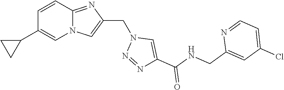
N12C(=NC(CN3N=NC(C(NCC4=CC(Cl)=CC=N4)=O)=C3)=C1)C=CC(C1CC1)=C2
